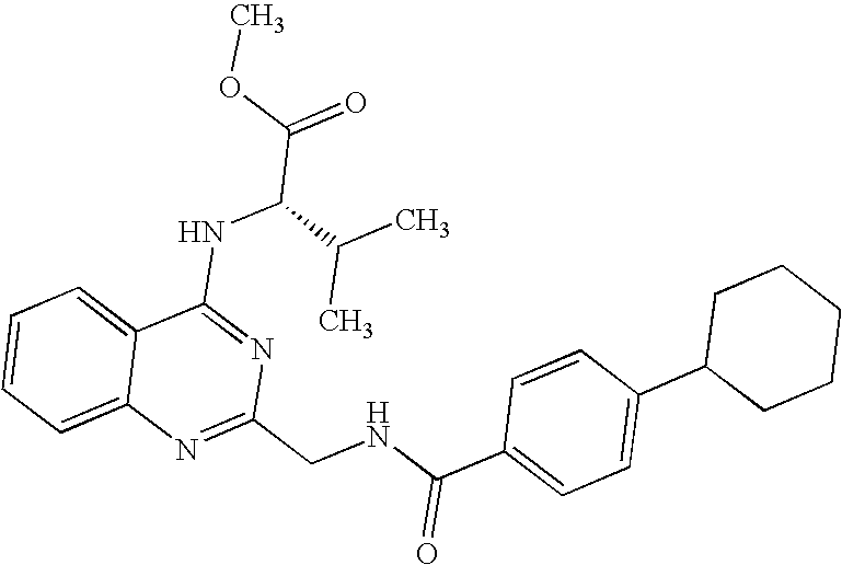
C12=CC=CC=C1N=C(CNC(C1=CC=C(C3CCCCC3)C=C1)=O)N=C2NC(C(=O)OC)C(C)C
